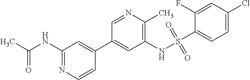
C1(NC(C)=O)=NC=CC(C2=CC(NS(=O)(=O)C3=CC=C(Cl)C=C3F)=C(C)N=C2)=C1
